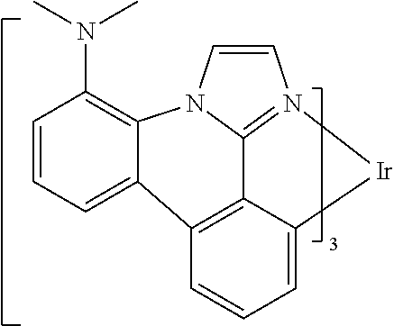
C1=CC=C2C3=C4C5=N(C=CN5C2=C1N(C)C)[Ir]C4=CC=C3
